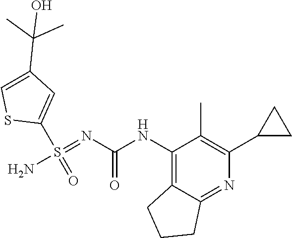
S1C(S(=O)(=NC(=O)NC2=C3CCCC3=NC(C3CC3)=C2C)N)=CC(C(C)(O)C)=C1
